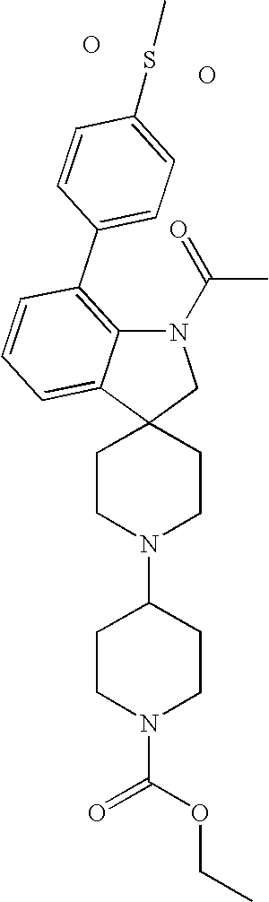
N1(C(=O)C)C2=C(C3=CC=C(SC)C=C3)C=CC=C2C2(C1)CCN(C1CCN(C(OCC)=O)CC1)CC2.O.O
